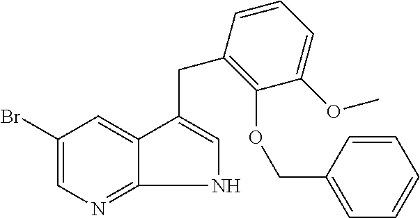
C1(Br)=CN=C2NC=C(CC3=C(OCC4=CC=CC=C4)C(OC)=CC=C3)C2=C1
